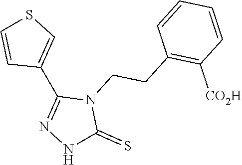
N1C(=S)N(CCC2=C([CO2H])C=CC=C2)C(C2=CSC=C2)=N1
